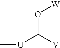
O(C([V])[U]C)[W]
